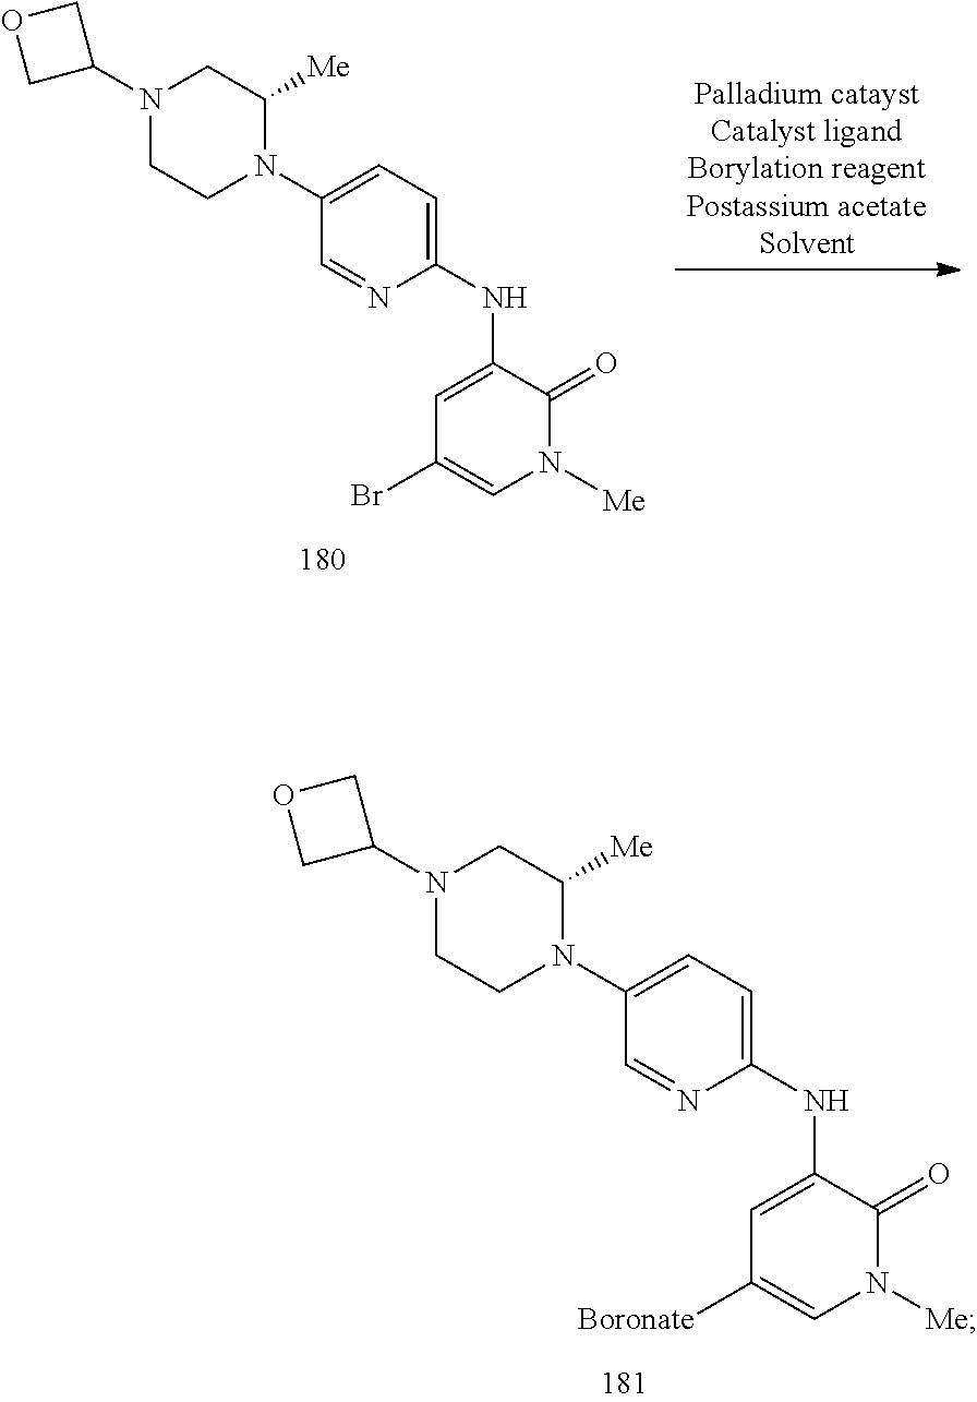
C1(NC2=CC([Boronate])=CN([Me])C2=O)=CC=C(N2C([Me])CN(C3COC3)CC2)C=N1.C1(NC2=CC(Br)=CN([Me])C2=O)=CC=C(N2C([Me])CN(C3COC3)CC2)C=N1
